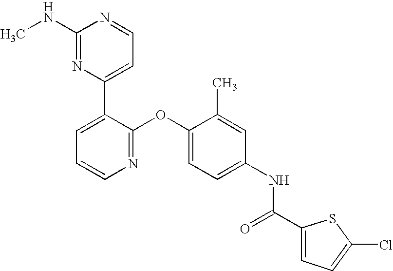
C1(NC)=NC(C2=CC=CN=C2OC2=CC=C(NC(=O)C3=CC=C(Cl)S3)C=C2C)=CC=N1
